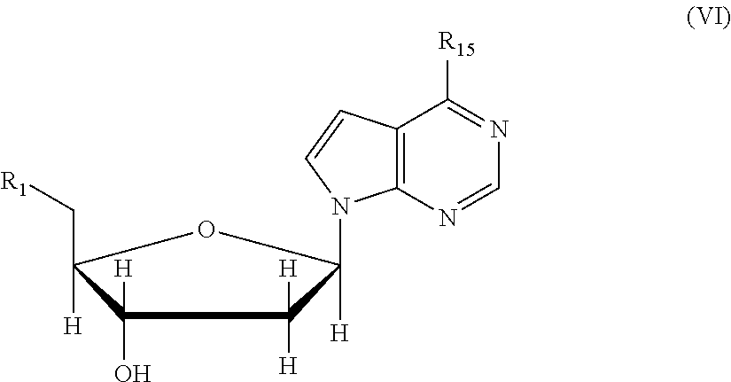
C1(O)([H])C([H])(C[R1])OC([H])(N2C3=C(C([R15])=NC=N3)C=C2)C1([H])[H]
